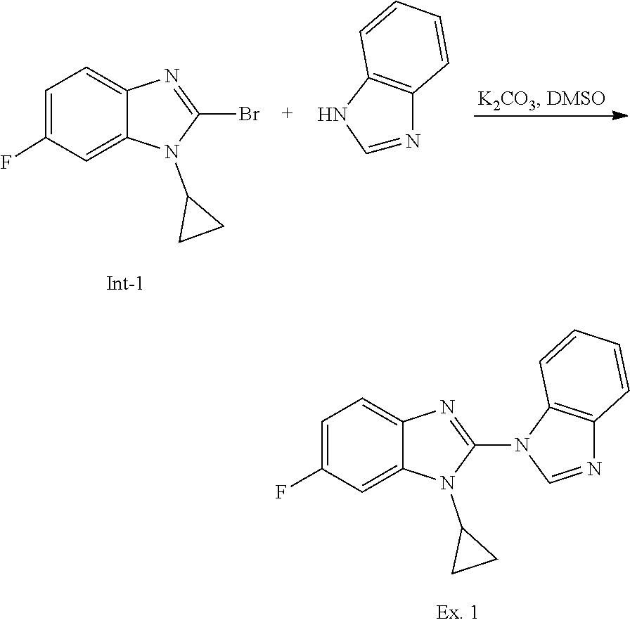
C1(Br)=NC2=CC=C(F)C=C2N1C1CC1.C12=C(C=CC=C1)N=CN2.C12=C(C=CC=C1)N=CN2C1=NC2=CC=C(F)C=C2N1C1CC1
